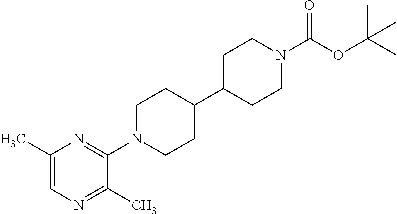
C1(C)=CN=C(C)C(N2CCC(C3CCN(C(OC(C)(C)C)=O)CC3)CC2)=N1
